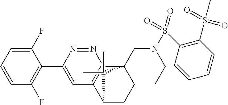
C1(F)=CC=CC(F)=C1C1=CC2=C(N=N1)C1(CN(S(C3=C(S(C)(=O)=O)C=CC=C3)(=O)=O)CC)CCC2C1(C)C
